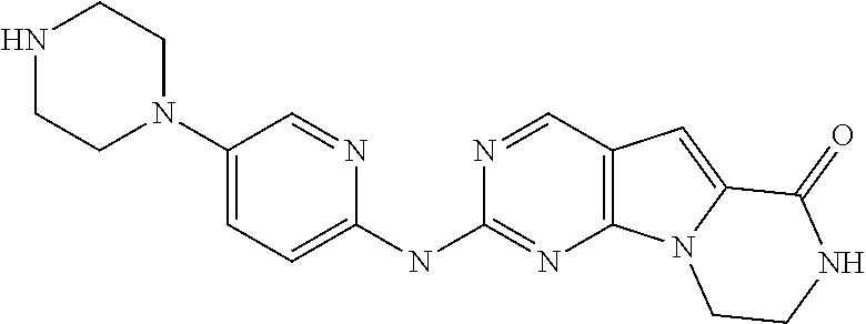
C12=C(C=NC(NC3=CC=C(N4CCNCC4)C=N3)=N1)C=C1N2CCNC1=O
